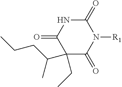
C1(CC)(C(C)CCC)C(=O)N([R1])C(=O)NC1=O
